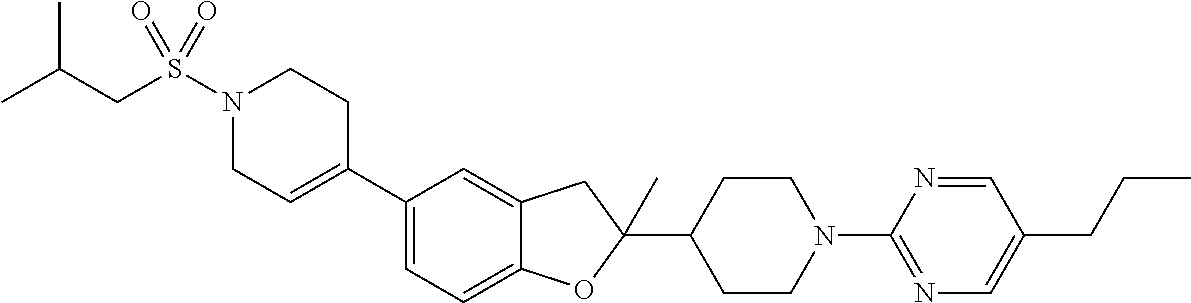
N1(S(CC(C)C)(=O)=O)CC=C(C2=CC=C3C(=C2)CC(C2CCN(C4=NC=C(CCC)C=N4)CC2)(C)O3)CC1
